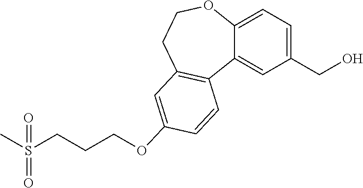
C1(CO)=CC=C2C(=C1)C1=C(CCO2)C=C(OCCCS(C)(=O)=O)C=C1
